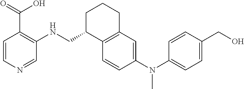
C1=CN=CC(NCC2C3=C(CCC2)C=C(N(C2=CC=C(CO)C=C2)C)C=C3)=C1C(=O)O
